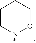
C1C[N*]OCC1
